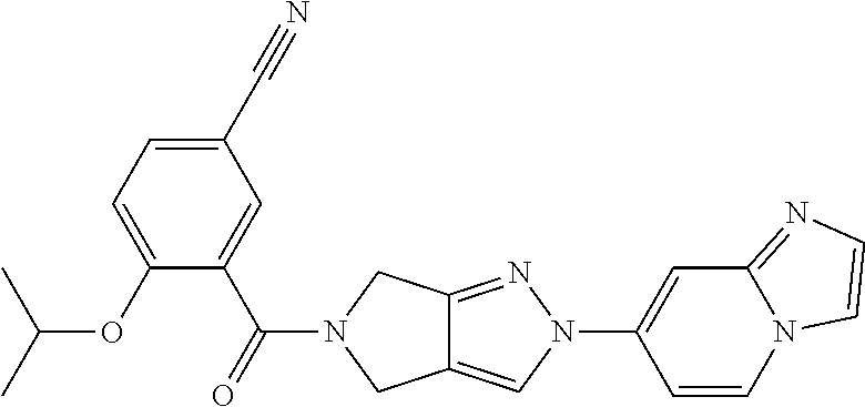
O(C1=CC=C(C#N)C=C1C(=O)N1CC2=CN(C3=CC4=NC=CN4C=C3)N=C2C1)C(C)C
